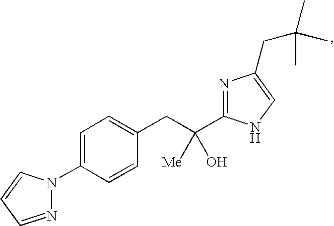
C1(N2N=CC=C2)=CC=C(CC([Me])(C2=NC(CC(C)(C)C)=CN2)O)C=C1
